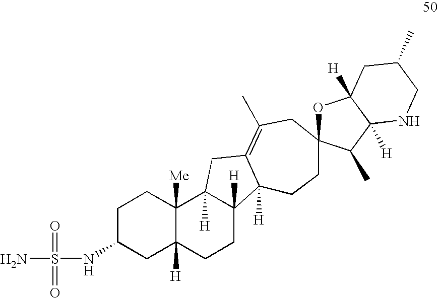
S(N)(NC1CC2([H])C([Me])(CC1)C1([H])C([H])(CC2)C2([H])C(=C(C)CC3(CC2)OC2([H])C([H])(C3C)NCC(C)C2)C1)(=O)=O
